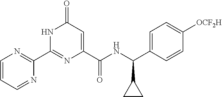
C1(C2=NC(C(NC(C3=CC=C([OCF2H])C=C3)C3CC3)=O)=CC(=O)N2)=NC=CC=N1
